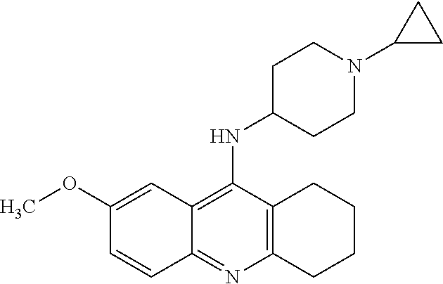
C12=C(C(NC3CCN(C4CC4)CC3)=C3C(=N1)C=CC(OC)=C3)CCCC2
